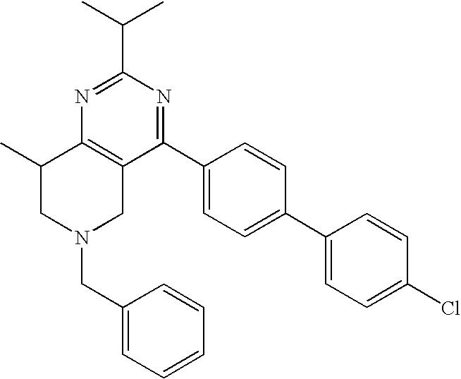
N1=C(C(C)C)N=C(C2=CC=C(C3=CC=C(Cl)C=C3)C=C2)C2=C1C(C)CN(CC1=CC=CC=C1)C2
